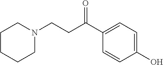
C1CCCN(CCC(C2=CC=C(O)C=C2)=O)C1
